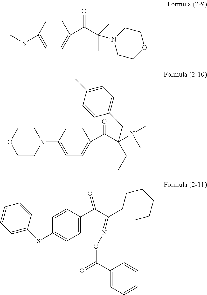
C1(C(C(C)(C)N2CCOCC2)=O)=CC=C(SC)C=C1.N1(C2=CC=C(C(C(N(C)C)(CC)CC3=CC=C(C)C=C3)=O)C=C2)CCOCC1.C1=CC=CC=C1SC1=CC=C(C(C(CCCCCC)=NOC(=O)C2=CC=CC=C2)=O)C=C1
